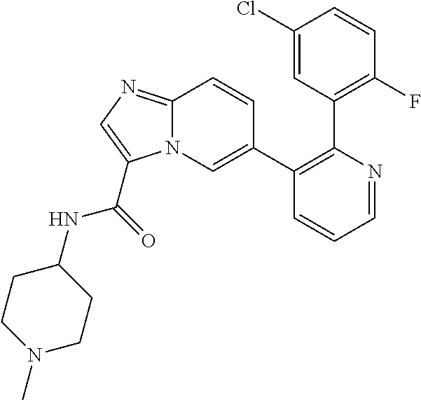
C1=NC(C2=C(F)C=CC(Cl)=C2)=C(C2=CN3C(=NC=C3C(=O)NC3CCN(C)CC3)C=C2)C=C1
